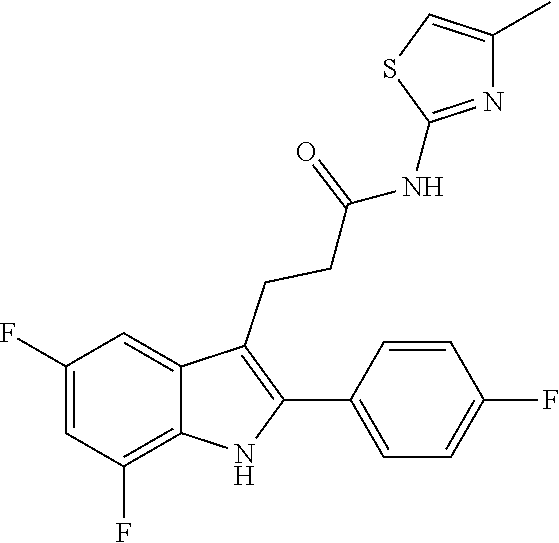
C1(C2=C(CCC(=O)NC3=NC(C)=CS3)C3=CC(F)=CC(F)=C3N2)=CC=C(F)C=C1
